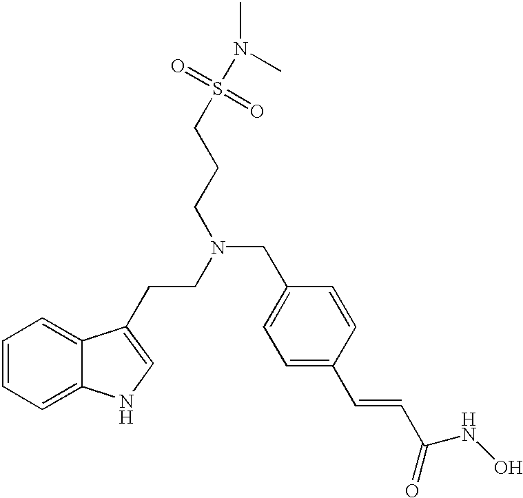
C1=CC=C2C(=C1)C(CCN(CC1=CC=C(C=CC(NO)=O)C=C1)CCCS(N(C)C)(=O)=O)=CN2
